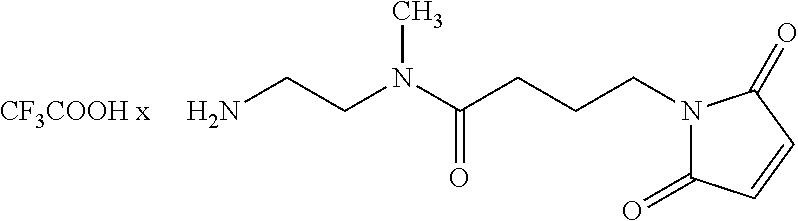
N1(CCCC(N(CCN)C)=O)C(=O)C=CC1=O.[CF3COOH x]
